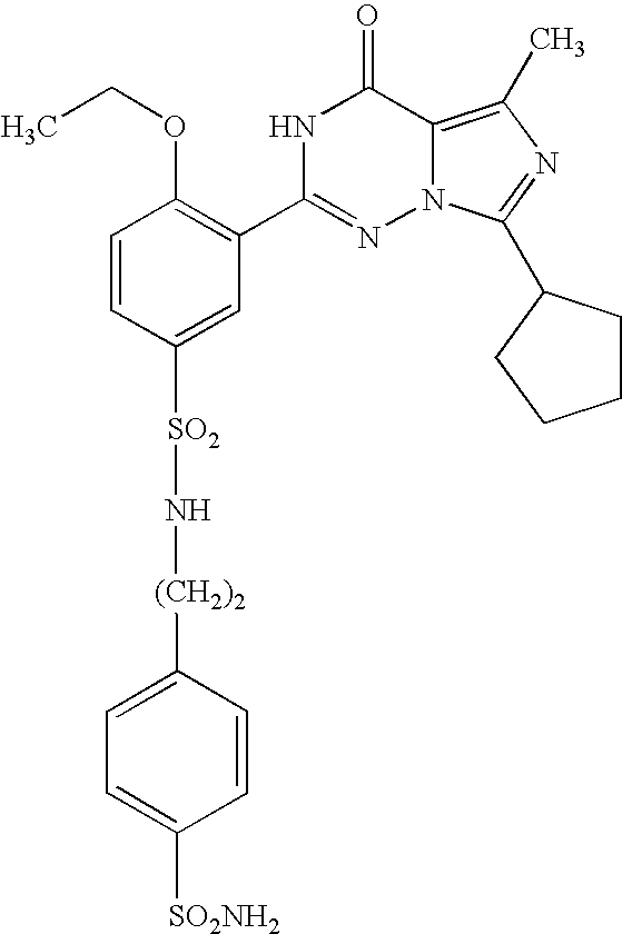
C1=CC([SO2]N[(CH2)2]C2=CC=C([SO2NH2])C=C2)=CC(C2=NN3C(=C(C)N=C3C3CCCC3)C(=O)N2)=C1OCC
